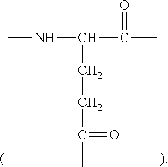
CNC(C(=O)C)CCC(C)=O
